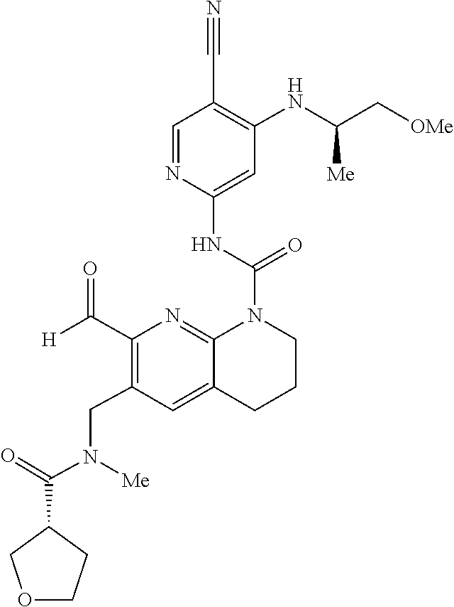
C1(NC(C[OMe])[Me])=C(C#N)C=NC(NC(=O)N2C3=NC(C([H])=O)=C(CN([Me])C(C4COCC4)=O)C=C3CCC2)=C1
